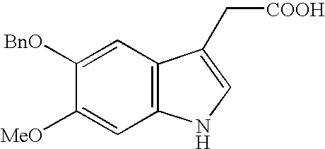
C1([MeO])=CC2=C(C=C1[BnO])C(C[COOH])=CN2
